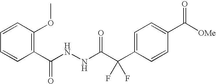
C1=CC(OC)=C(C(NNC(C(C2=CC=C(C([OMe])=O)C=C2)(F)F)=O)=O)C=C1
